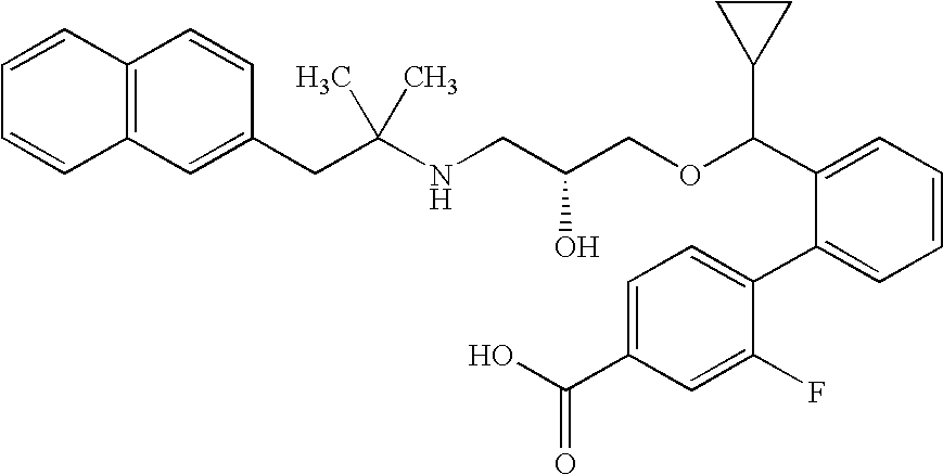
C12=C(C=CC(CC(NCC(COC(C3=CC=CC=C3C3=CC=C(C(O)=O)C=C3F)C3CC3)O)(C)C)=C1)C=CC=C2
